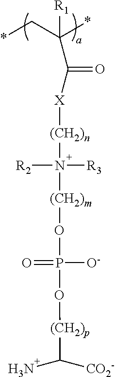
P(=O)([O-])(O[(CH2)p]C(N)[CO2-])O[(CH2)m]N([R2])([R3])[(CH2)n][X]C(C(C*)(*)[R1])=O
